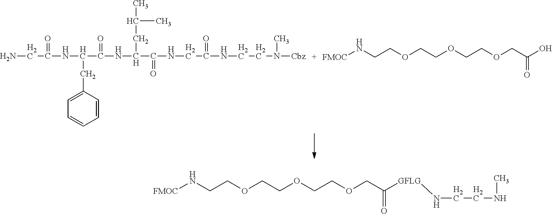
NCC(=O)NC(C(=O)NC(CC(C)C)C(=O)NCC(=O)NCCN(C)[Cbz])CC1=CC=CC=C1.[FMOC]NCCOCCOCCOCC(O)=O.[FMOC]NCCOCCOCCOCC([GFLG]NCCNC)=O
